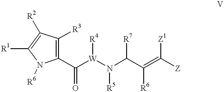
C1(C([W](N(C(C(=C([Z])[Z1])[R6])[R7])[R5])[R4])=O)=C([R3])C([R2])=C([R1])N1[R6]
